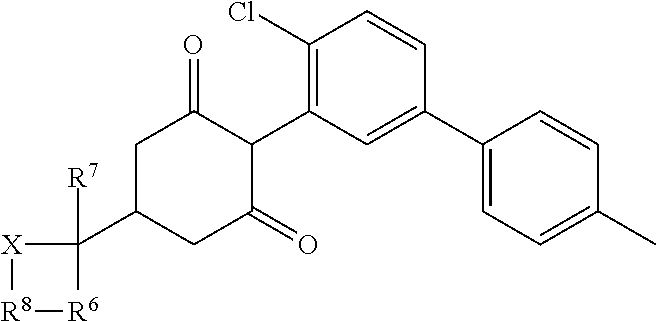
C1(Cl)=C(C2C(=O)CC(C3([R7])[X][R8][R6]3)CC2=O)C=C(C2=CC=C(C)C=C2)C=C1
